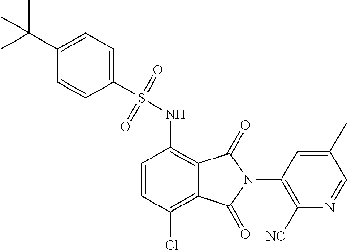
C1(S(NC2=C3C(=C(Cl)C=C2)C(=O)N(C2=C([NC])N=CC(C)=C2)C3=O)(=O)=O)=CC=C(C(C)(C)C)C=C1
